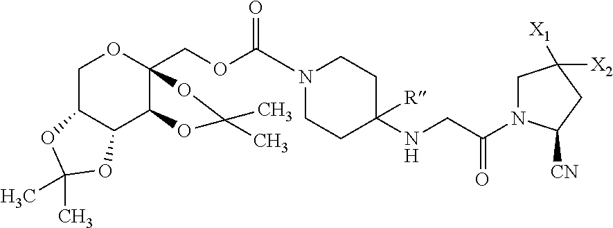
C1C2C(C3C(COC(N4CCC(NCC(N5CC([X1])([X2])CC5[CN])=O)([R])CC4)=O)(O1)OC(C)(C)O3)OC(C)(C)O2
